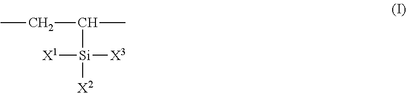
C([Si]([X2])([X3])[X1])(CC)C
